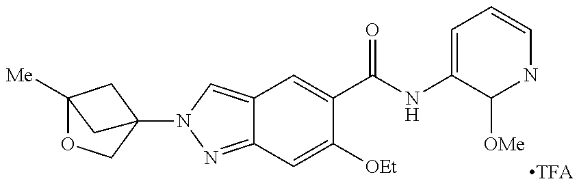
C12=CN(C34COC([Me])(C3)C4)N=C1C=C([OEt])C(C(NC1=CC=CNC1[OMe])=O)=C2
